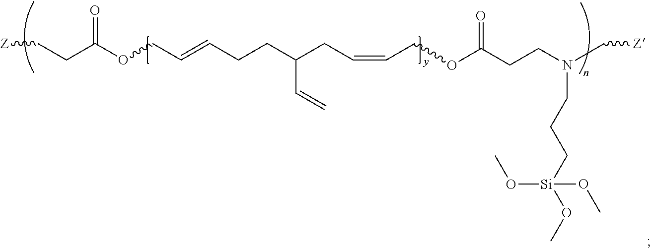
[Z]CCC(OCC=CCCC(CC=CCOC(CCN(C[Z])CCC[Si](OC)(OC)OC)=O)C=C)=O
